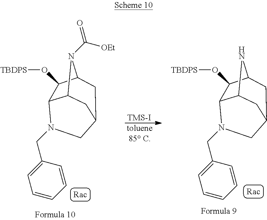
[toluene85 C].[TMS-I].C(C1=CC=CC=C1)N1C2C3N(C(=O)[OEt])C(C2O[TBDPS])CC(C3)C1.C(C1=CC=CC=C1)N1C2C3NC(C2O[TBDPS])CC(C3)C1
